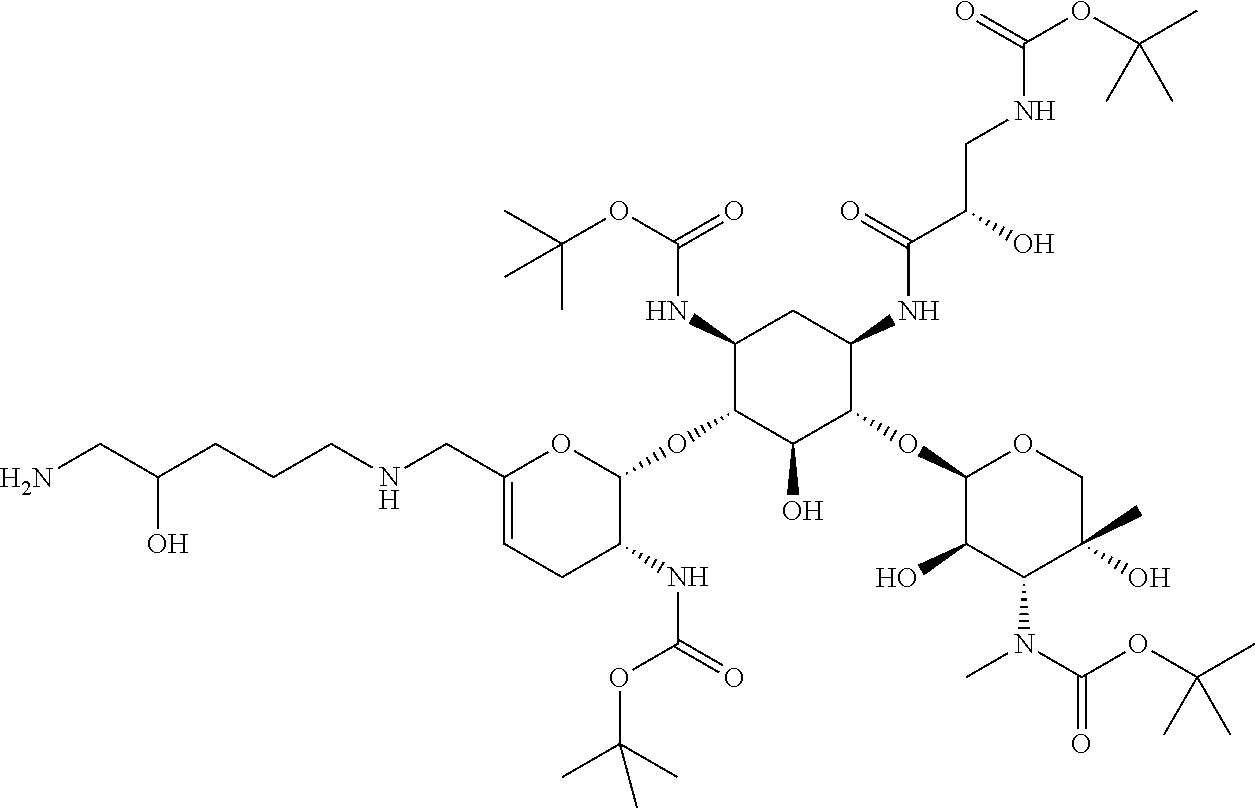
C1(NC(OC(C)(C)C)=O)C(OC2OC(CNCCCC(CN)O)=CCC2NC(=O)OC(C)(C)C)C(O)C(OC2C(O)C(N(C(OC(C)(C)C)=O)C)C(C)(O)CO2)C(NC(C(O)CNC(OC(C)(C)C)=O)=O)C1
